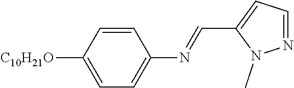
C1=CC([C10H21O])=CC=C1N=CC1=CC=NN1C
